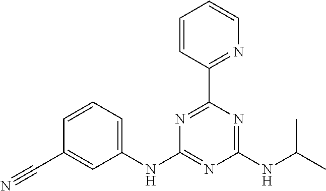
C1=CC=C(NC2=NC(NC(C)C)=NC(C3=NC=CC=C3)=N2)C=C1C#N
